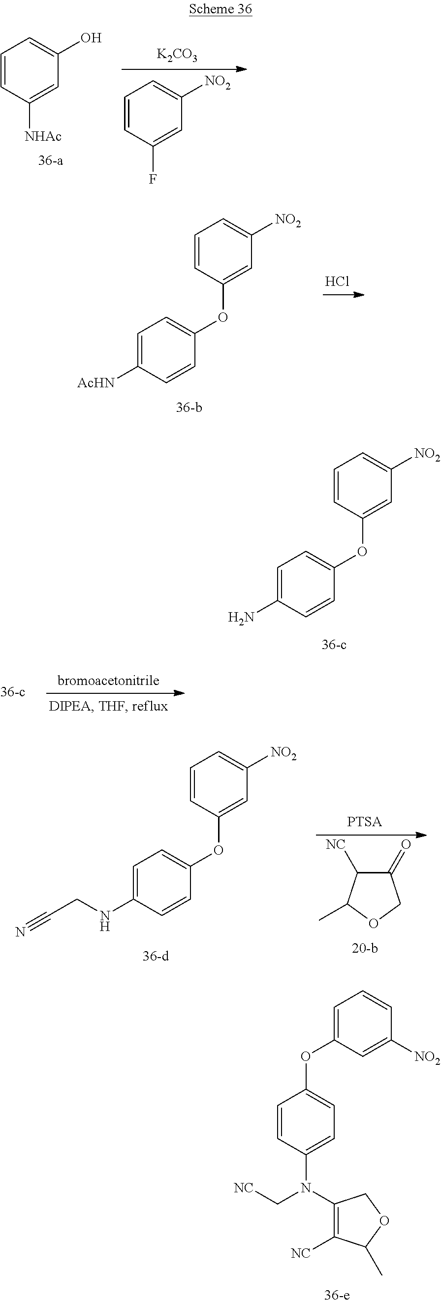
C1=CC(F)=CC([NO2])=C1.[K2CO3].C1=CC([NHAc])=CC(O)=C1.C1=C([AcHN])C=CC(OC2=CC([NO2])=CC=C2)=C1.Cl.C1=CC(OC2=CC=C(N)C=C2)=CC([NO2])=C1.C1=CC(OC2=CC=C(NCC#N)C=C2)=CC([NO2])=C1.C1(=O)C([NC])C(C)OC1.C1(OC2=CC=C(N(C3=C([NC])C(C)OC3)C[NC])C=C2)=CC=CC([NO2])=C1
